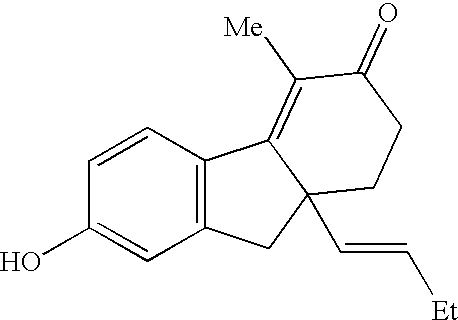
C1=CC(O)=CC2=C1C1=C([Me])C(=O)CCC1(C=C[Et])C2
